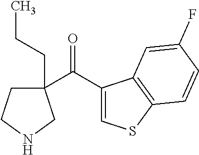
C1(C(=O)C2(CCC)CCNC2)=CSC2=C1C=C(F)C=C2
